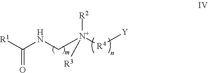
[R2][N+]([R4][Y])(CNC([R1])=O)[R3]
